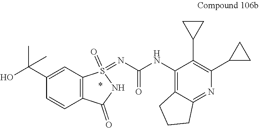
C12=C(C=C(C(O)(C)C)C=C1)S(=NC(NC1=C3C(=NC(C4CC4)=C1C1CC1)CCC3)=O)(=O)NC2=O
